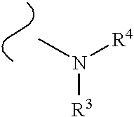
CN([R4])[R3]
